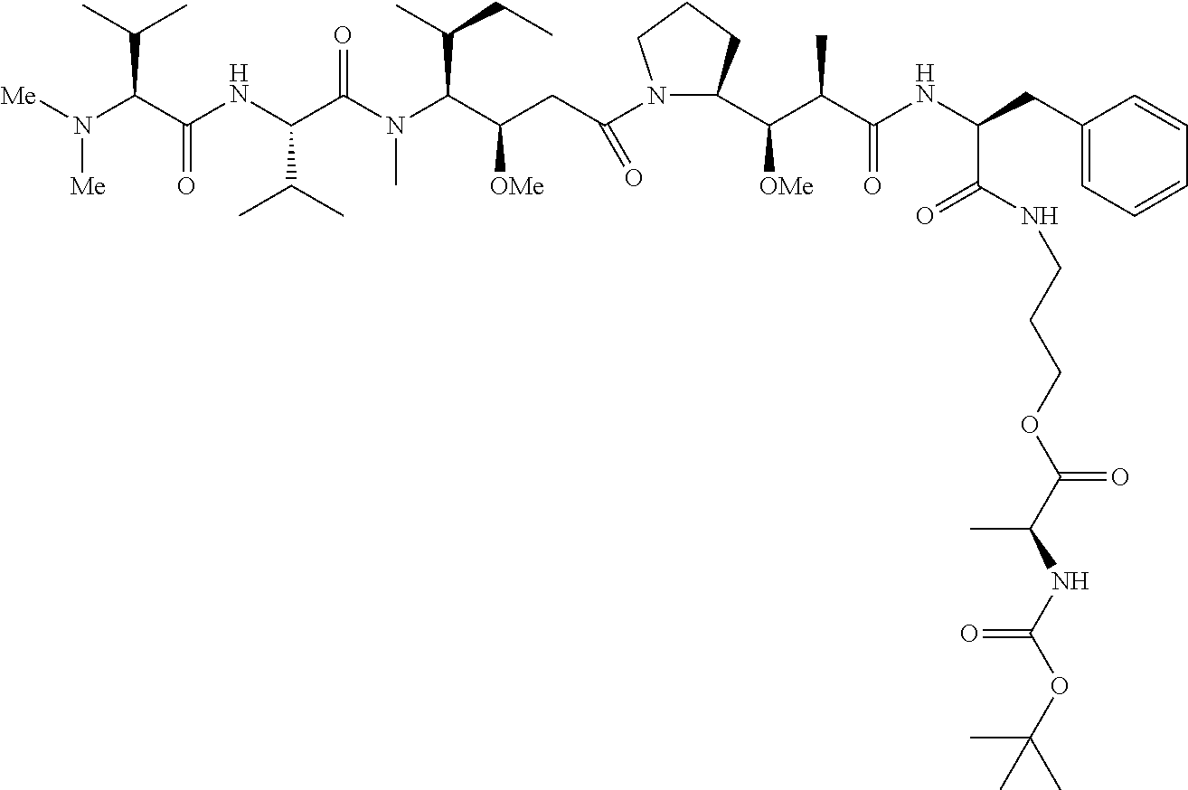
[Me]N(C(C(NC(C(N(C)C(C(CC)C)C([OMe])CC(=O)N1C(C([OMe])C(C)C(NC(C(=O)NCCCOC(=O)C(C)NC(=O)OC(C)(C)C)CC2=CC=CC=C2)=O)CCC1)=O)C(C)C)=O)C(C)C)[Me]
